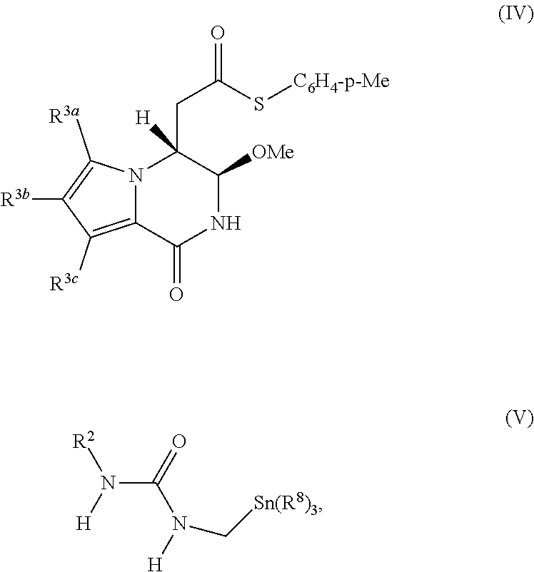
N12C(=C([R3c])C([R3b])=C1[R3a])C(=O)NC([OMe])C2(CC(=O)S[C6H4-p-Me])[H].N(C(=O)N([H])C[Sn(R8)3])([H])[R2]
